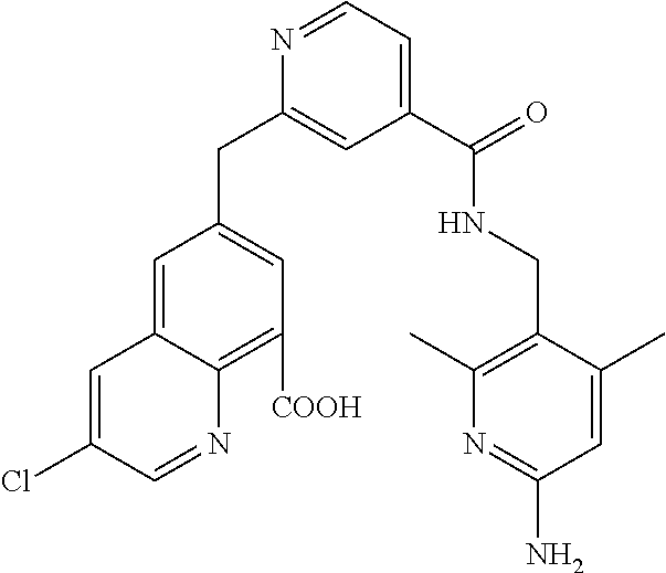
N1=CC=C(C(NCC2=C(C)N=C(N)C=C2C)=O)C=C1CC1=CC([COOH])=C2C(=C1)C=C(Cl)C=N2
